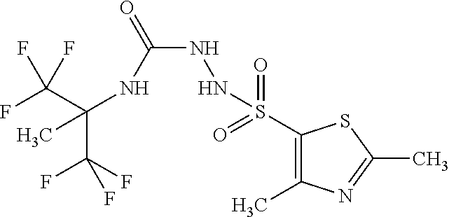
C(C(F)(F)F)(NC(NNS(C1=C(C)N=C(C)S1)(=O)=O)=O)(C)C(F)(F)F
